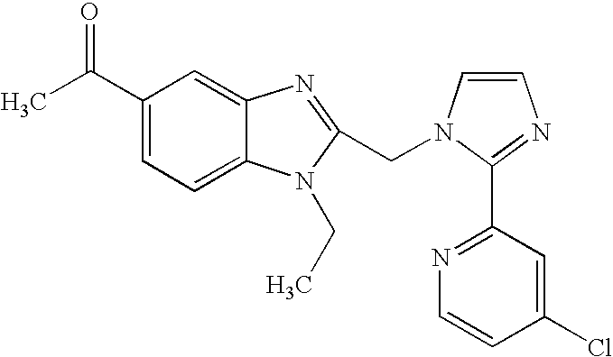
C1(C(C)=O)=CC=C2C(=C1)N=C(CN1C=CN=C1C1=NC=CC(Cl)=C1)N2CC
